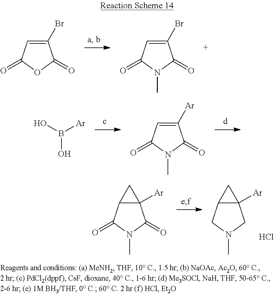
C1(Br)=CC(=O)OC1=O.C1(Br)=CC(=O)N(C)C1=O.C1([Ar])=CC(=O)N(C)C1=O.OB(O)[Ar].C12([Ar])C(C(=O)N(C)C1=O)C2.C12([Ar])C(CN(C)C1)C2.Cl
